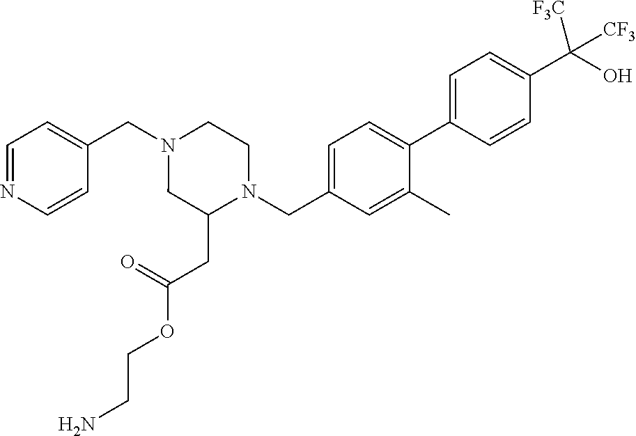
C1=NC=CC(CN2CC(CC(OCCN)=O)N(CC3=CC=C(C4=CC=C(C(O)([CF3])[CF3])C=C4)C(C)=C3)CC2)=C1
